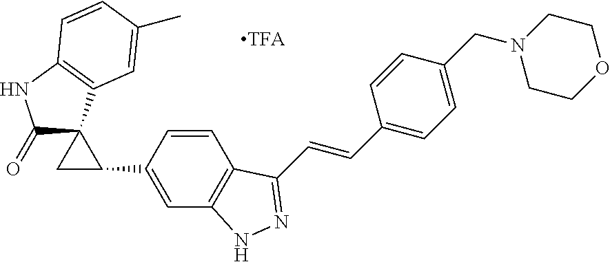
C(=CC1=CC=C(CN2CCOCC2)C=C1)C1=NNC2=C1C=CC(C1CC13C(=O)NC1=C3C=C(C)C=C1)=C2
